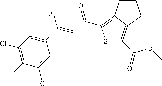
S1C(C(OC)=O)=C2C(=C1C(C=C(C1=CC(Cl)=C(F)C(Cl)=C1)[F3C])=O)CCC2
